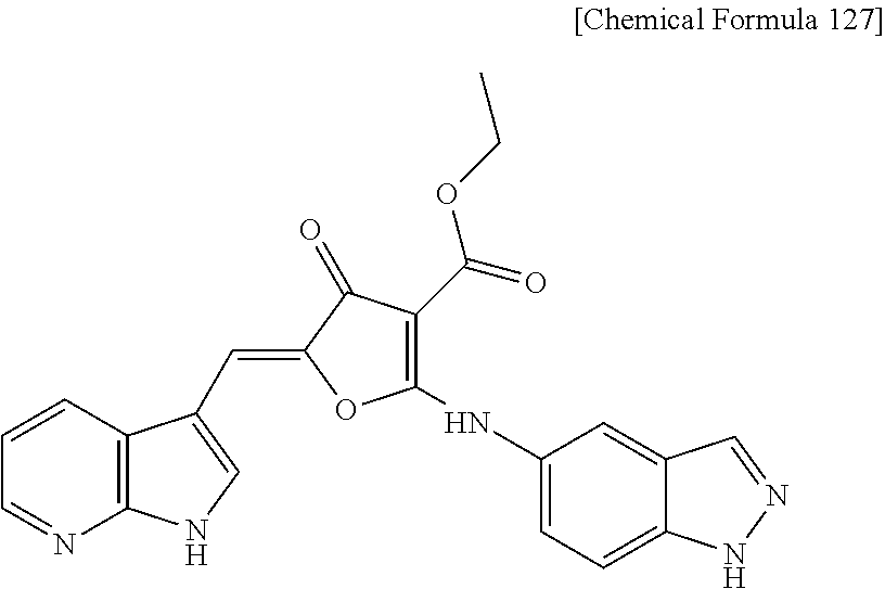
C1=CC2=C(N=C1)NC=C2C=C1OC(NC2=CC=C3C(=C2)C=NN3)=C(C(=O)OCC)C1=O
